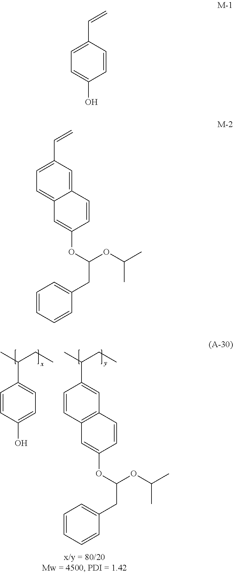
C1=CC(O)=CC=C1C(C)CC.C1=CC2=C(C=C1C(C)CC)C=CC(OC(CC1=CC=CC=C1)OC(C)C)=C2.C1=C(C=C)C=CC(O)=C1.C1=C(C=C)C=C2C(=C1)C=C(OC(OC(C)C)CC1=CC=CC=C1)C=C2
